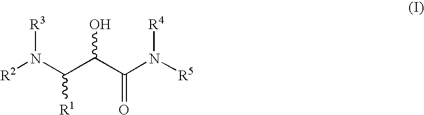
[R2]N(C(C(C(N([R5])[R4])=O)O)[R1])[R3]
